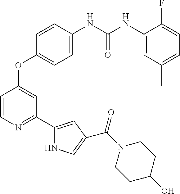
C1=C(NC(NC2=CC(C)=CC=C2F)=O)C=CC(OC2=CC(C3=CC(C(=O)N4CCC(O)CC4)=CN3)=NC=C2)=C1
